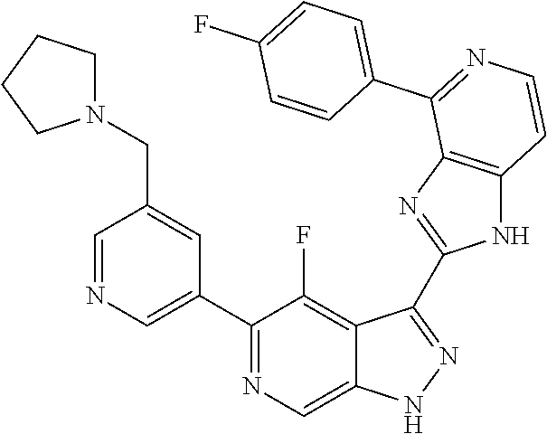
C1=NC=C(C2=NC=C3C(=C2F)C(C2=NC4=C(N2)C=CN=C4C2=CC=C(F)C=C2)=NN3)C=C1CN1CCCC1
